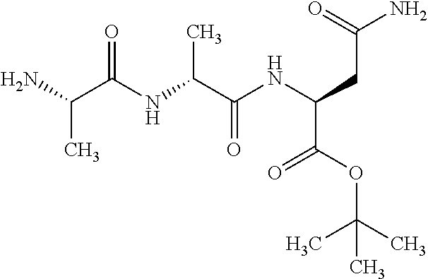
O=C(NC(C(NC(CC(N)=O)C(OC(C)(C)C)=O)=O)C)C(N)C
